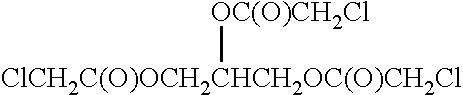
[ClCH2C(O)OCH2CHCH2OC(O)CH2Cl][OC(O)CH2Cl]
